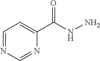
C1=NC=NC(C(NN)=O)=C1
